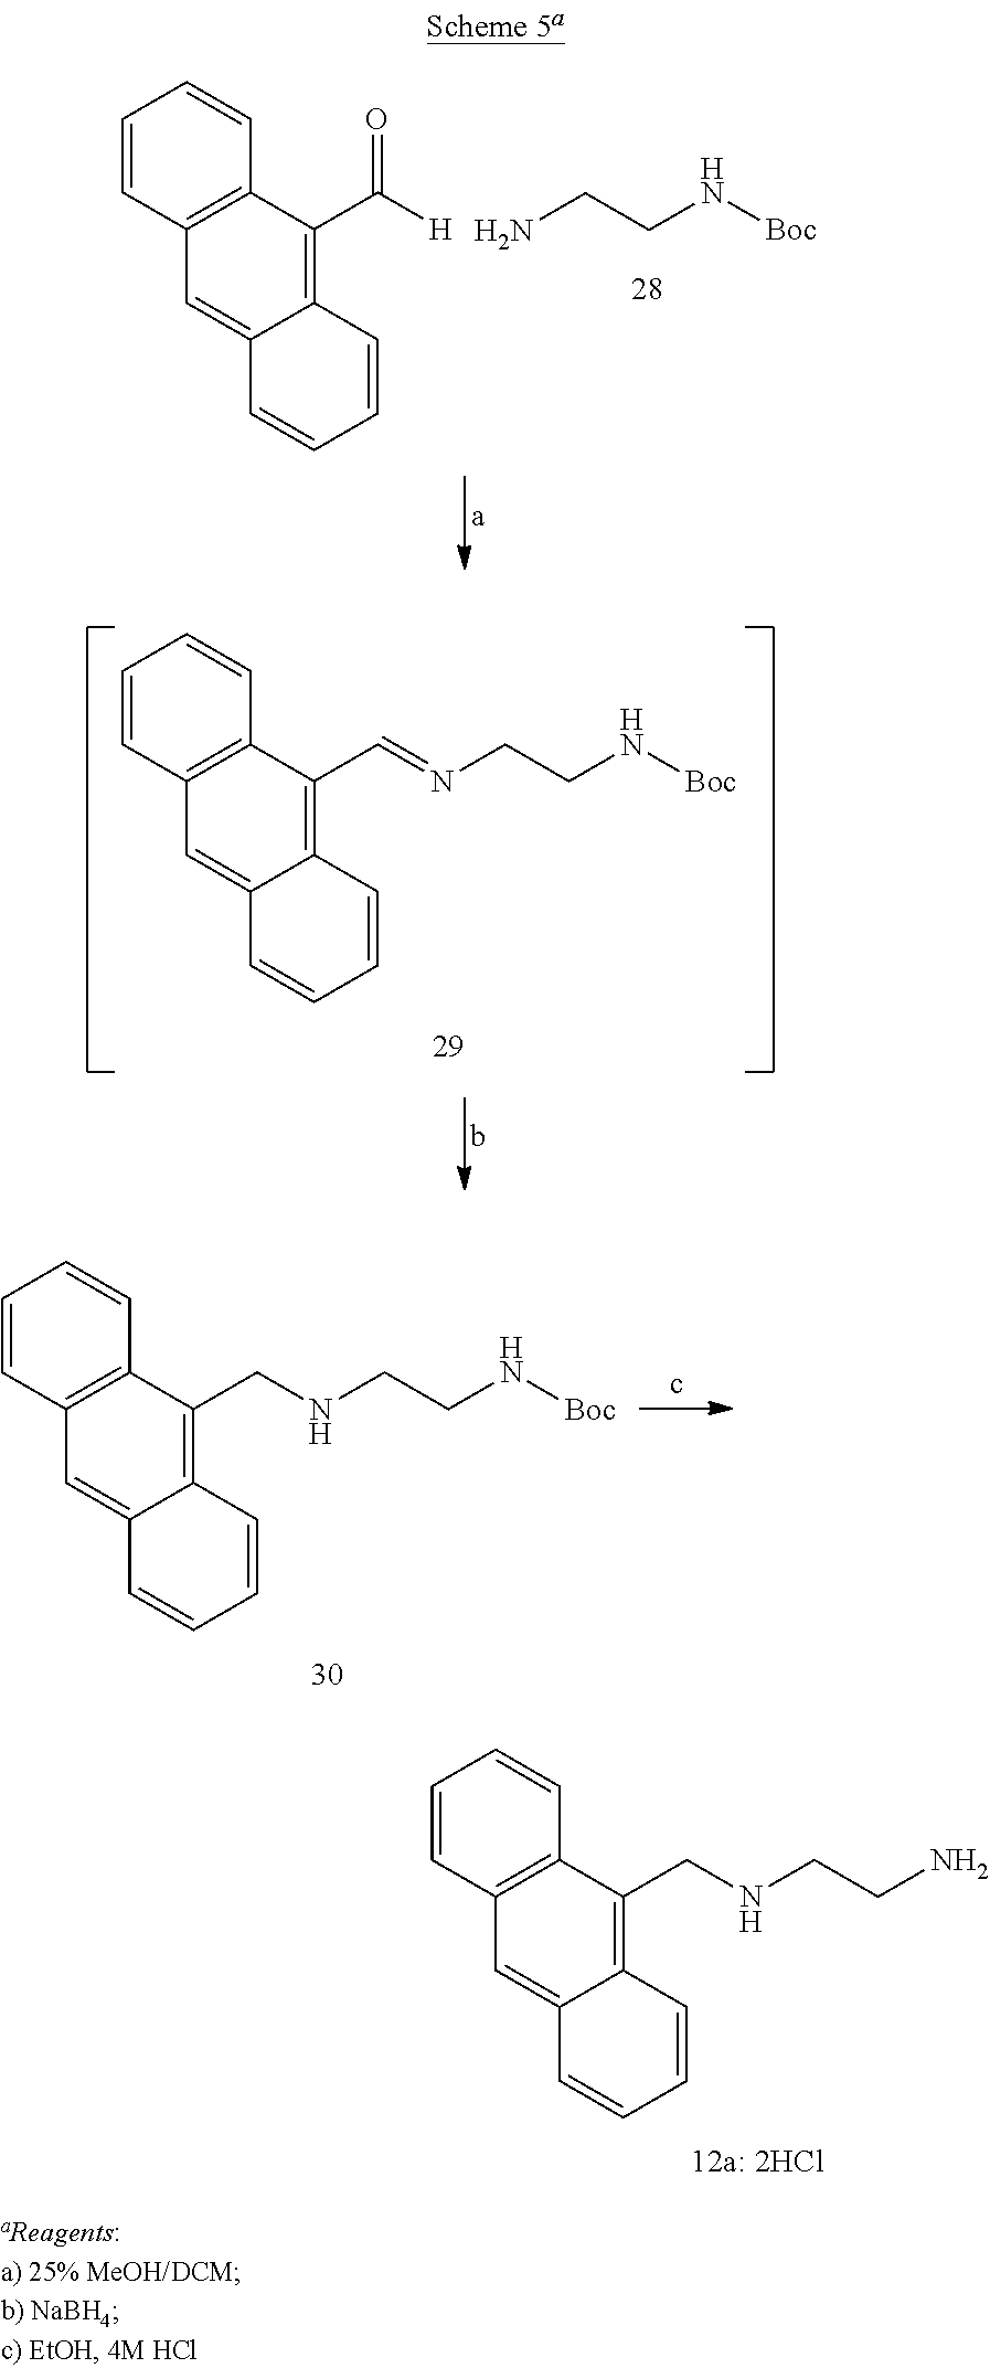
C1=CC2=C(C=C1)C(C([H])=O)=C1C(=C2)C=CC=C1.NCCN[Boc].C1=CC2=C(C=C1)C(C=NCCN[Boc])=C1C(=C2)C=CC=C1.C1=CC2=C(C=C1)C(CNCCN[Boc])=C1C(=C2)C=CC=C1.C1=CC2=C(C=C1)C(CNCCN)=C1C(=C2)C=CC=C1
